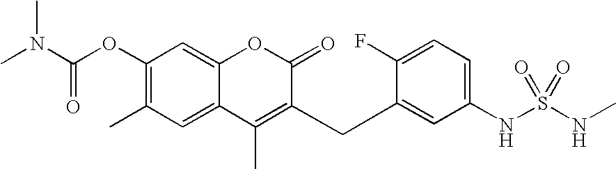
CN(C(OC1=C(C)C=C2C(=C1)OC(=O)C(CC1=CC(NS(NC)(=O)=O)=CC=C1F)=C2C)=O)C
